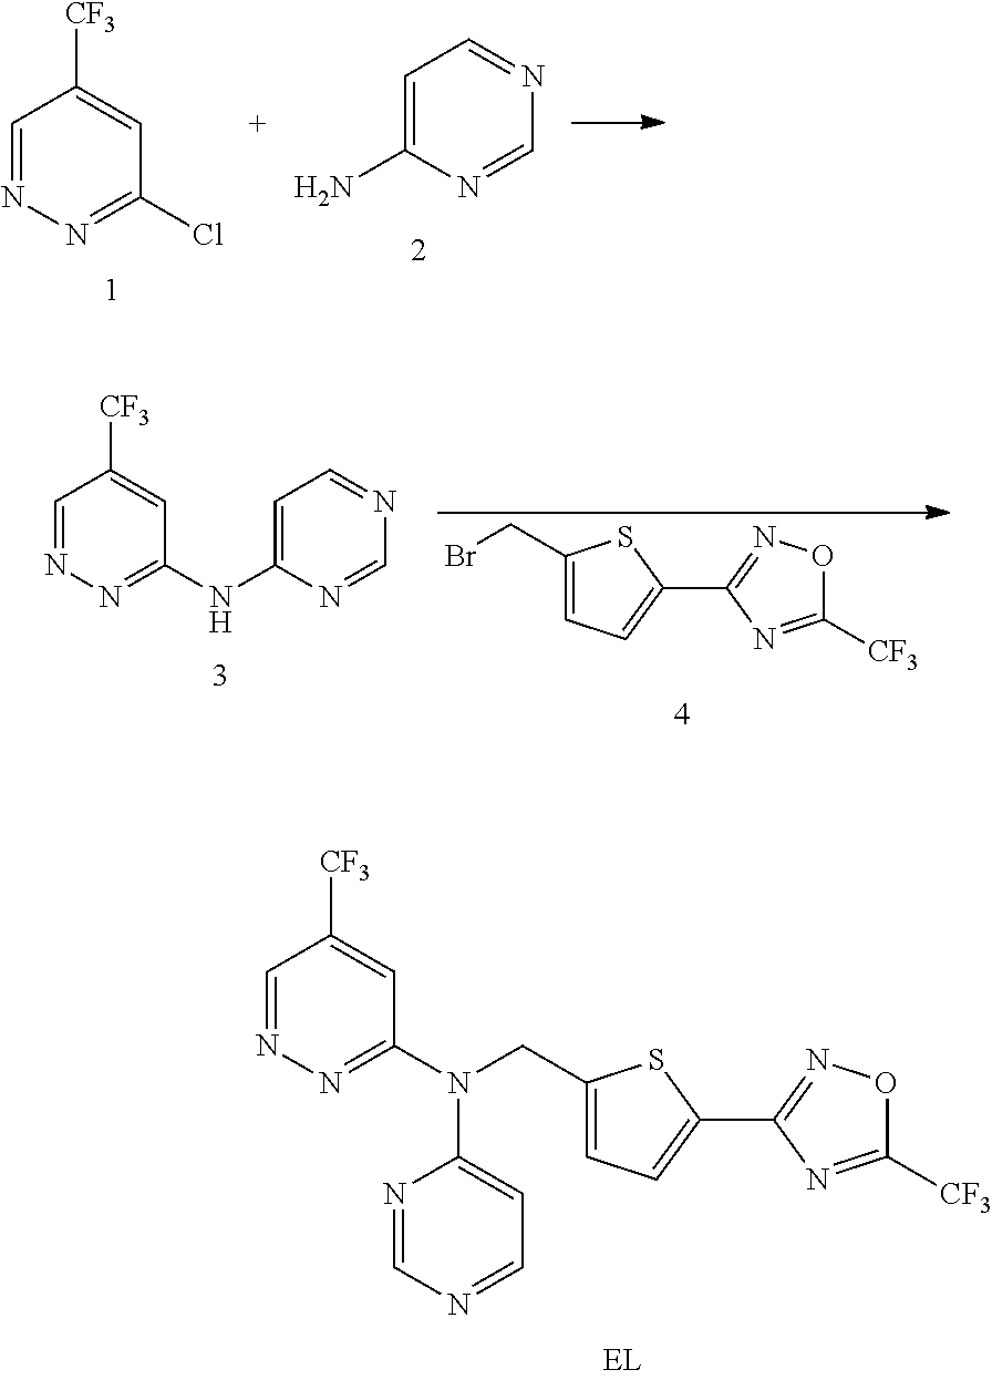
C1=NN=C(Cl)C=C1[CF3].C1=C(N)N=CN=C1.BrCC1=CC=C(C2=NOC([CF3])=N2)S1.C1=NN=C(NC2=CC=NC=N2)C=C1[CF3].C1=NN=C(N(CC2=CC=C(C3=NOC([CF3])=N3)S2)C2=CC=NC=N2)C=C1[CF3]
